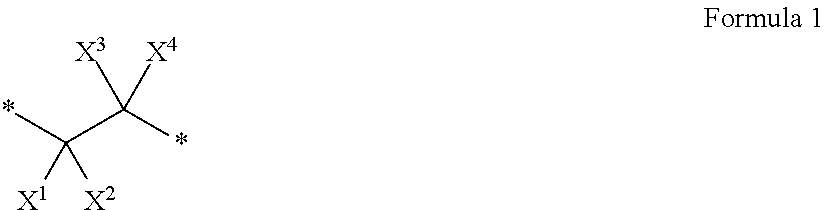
*C(C([X3])([X4])*)([X1])[X2]
